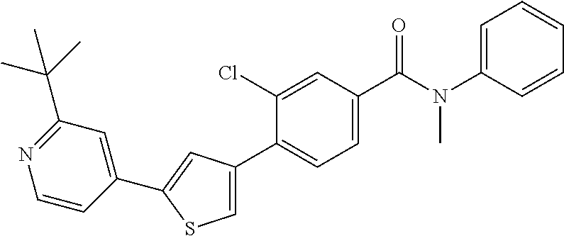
C1=CC=CC=C1N(C)C(C1=CC=C(C2=CSC(C3=CC(C(C)(C)C)=NC=C3)=C2)C(Cl)=C1)=O
